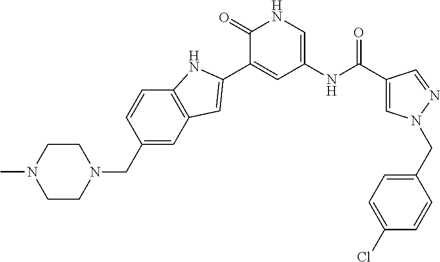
C1CN(C)CCN1CC1=CC2=C(C=C1)NC(C1=CC(NC(C3=CN(CC4=CC=C(Cl)C=C4)N=C3)=O)=CNC1=O)=C2
